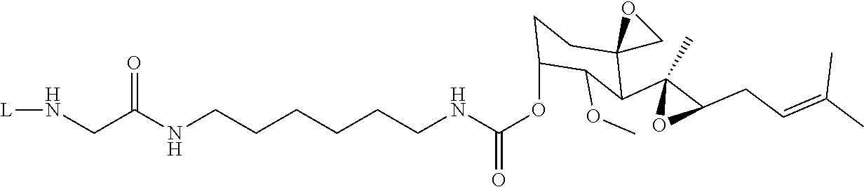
C(NC(OC1CCC2(C(C3(C)OC3CC=C(C)C)C1OC)CO2)=O)CCCCCNC(CN[L])=O
